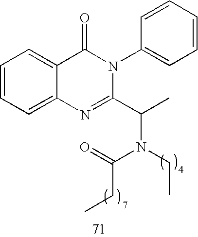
C1(N2C(=O)C3=CC=CC=C3N=C2C(C)N(CC)C(=O)CC)=CC=CC=C1
